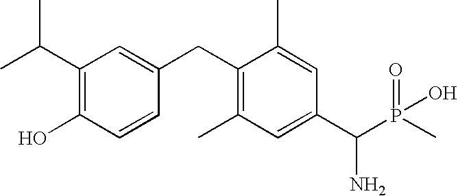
C1(C(C)C)=C(O)C=CC(CC2=C(C)C=C(C(P(C)(=O)O)N)C=C2C)=C1
